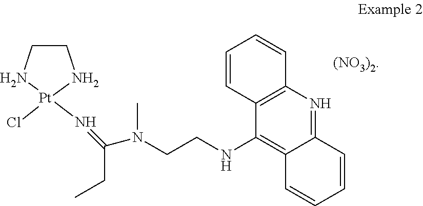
C1=CC2=C(C=C1)N=C1C(=C2NCCN(C)C(=N[Pt]2(Cl)NCCN2)CC)C=CC=C1.[(NO3)2]
